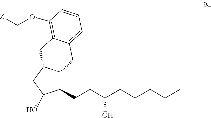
C1(CCC(CCCCC)O)C2C(CC1O)CC1=C(OC[Z])C=CC=C1C2
